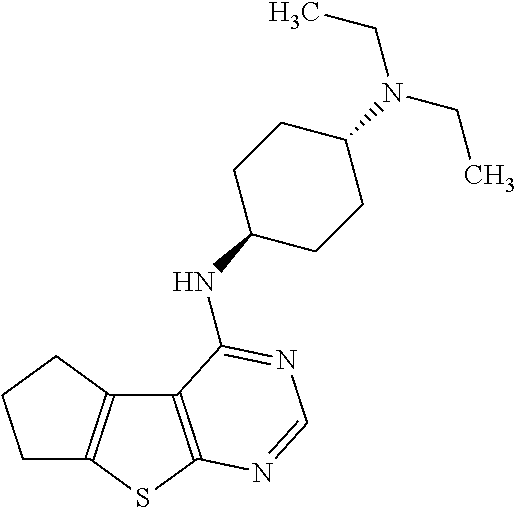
C12=C(SC3=C1CCC3)N=CN=C2NC1CCC(N(CC)CC)CC1
